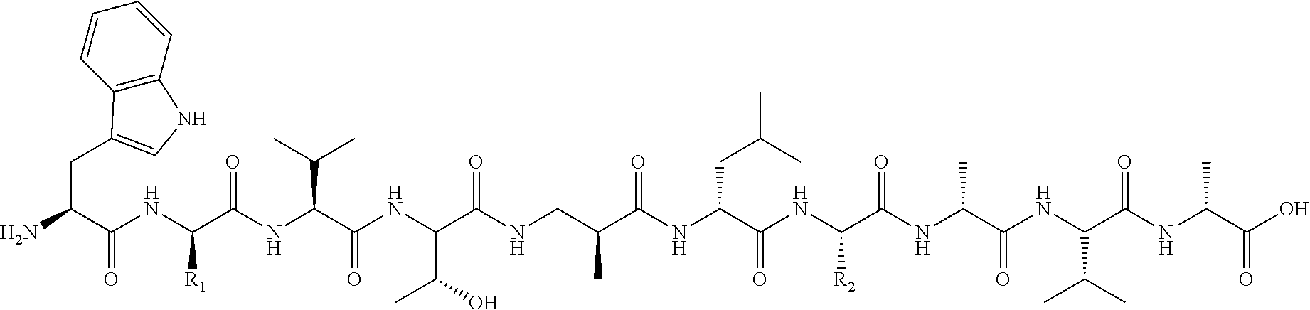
NC(CC1=CNC2=C1C=CC=C2)C(NC(C(NC(C(NC(C(NCC(C(NC(C(NC(C(NC(C(NC(C(NC(C(O)=O)C)=O)C(C)C)=O)C)=O)[R2])=O)CC(C)C)=O)C)=O)C(O)C)=O)C(C)C)=O)[R1])=O
